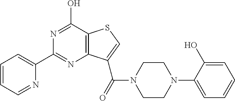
C1=CC=NC(C2=NC3=C(C(O)=N2)SC=C3C(=O)N2CCN(C3=CC=CC=C3O)CC2)=C1
